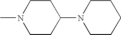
C1CC(N2CCCCC2)CCN1C
